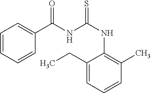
N(C1=C(C)C=CC=C1CC)C(NC(C1=CC=CC=C1)=O)=S
